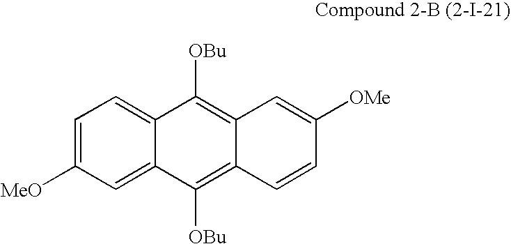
C1=C([MeO])C=C2C(=C1)C([OBu])=C1C(=C2[OBu])C=CC([OMe])=C1
